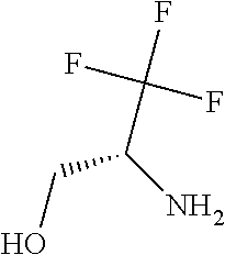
C(C(N)CO)(F)(F)F
